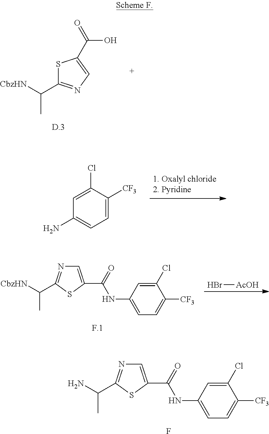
[CbzHN]C(C1=NC=C(C(=O)O)S1)C.C1(N)=CC=C([CF3])C(Cl)=C1.Br[AcOH].[CbzHN]C(C)C1=NC=C(C(=O)NC2=CC=C([CF3])C(Cl)=C2)S1.NC(C)C1=NC=C(C(=O)NC2=CC=C([CF3])C(Cl)=C2)S1.F
